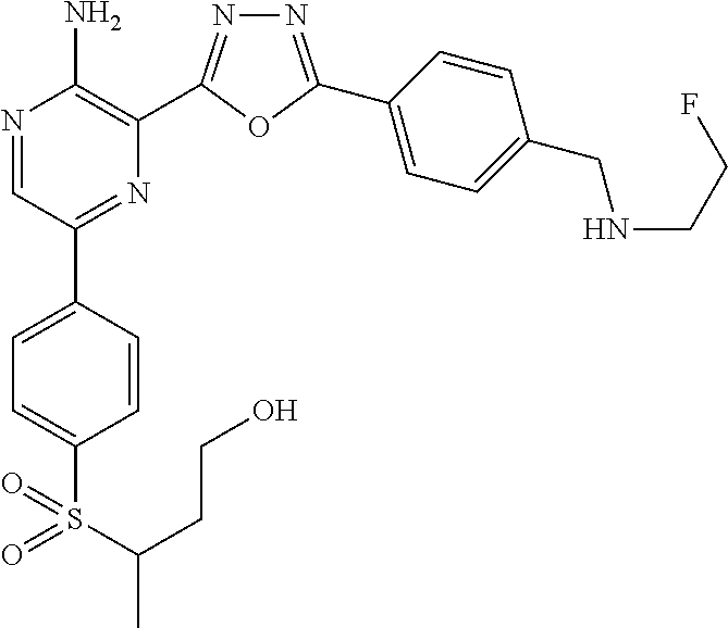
N1=C(C2=CC=C(CNCCF)C=C2)OC(C2=C(N)N=CC(C3=CC=C(S(C(CCO)C)(=O)=O)C=C3)=N2)=N1
